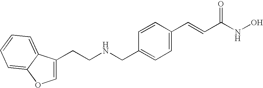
C1=C(CCNCC2=CC=C(C=CC(NO)=O)C=C2)C2=CC=CC=C2O1
